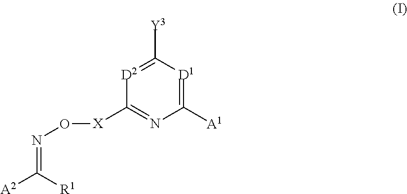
[D2]1=C([Y3])[D1]=C([A1])N=C1[X]ON=C([A2])[R1]
